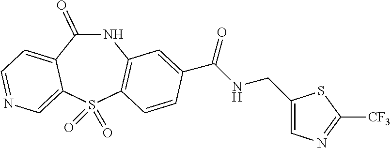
N1C(=O)C2=CC=NC=C2S(=O)(=O)C2=C1C=C(C(NCC1=CN=C([CF3])S1)=O)C=C2
